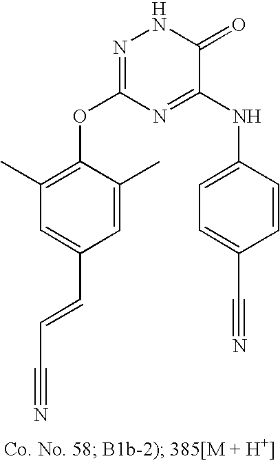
C1=C(C=CC#N)C=C(C)C(OC2=NNC(=O)C(NC3=CC=C(C#N)C=C3)=N2)=C1C
